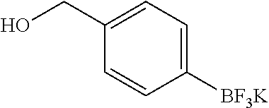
C1([BF3K])=CC=C(CO)C=C1
